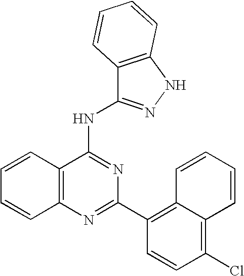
C12=C(N=C(C3=C4C(=C(Cl)C=C3)C=CC=C4)N=C1NC1=NNC3=C1C=CC=C3)C=CC=C2
